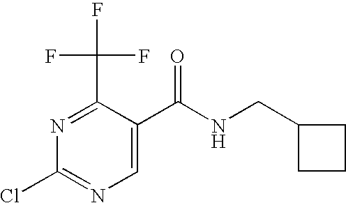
N1=C(C(F)(F)F)C(C(NCC2CCC2)=O)=CN=C1Cl
